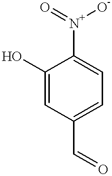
C1(C=O)=CC=C([N+](=O)[O-])C(O)=C1
